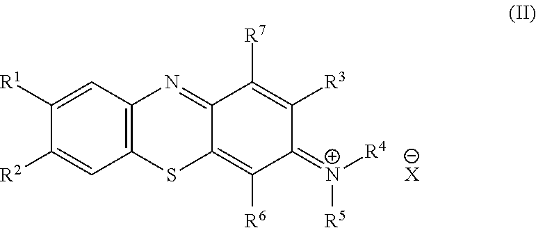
C1([R2])=CC2=C(C=C1[R1])N=C1C(=C([R6])C(=[N+]([R4])[R5])C([R3])=C1[R7])S2.[X]
